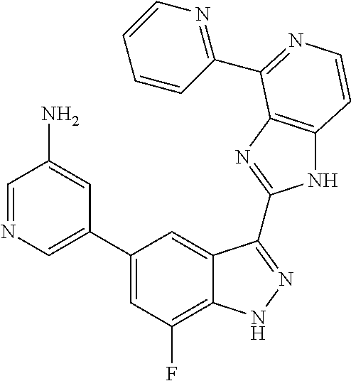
C1(C2=CN=CC(N)=C2)=CC(F)=C2C(=C1)C(C1=NC3=C(N1)C=CN=C3C1=NC=CC=C1)=NN2
